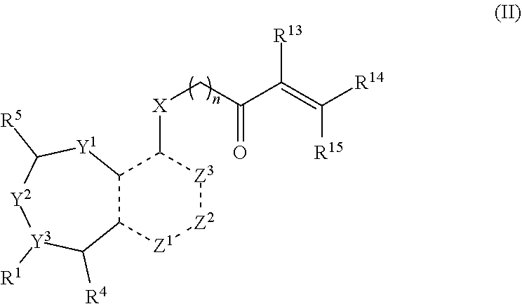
C12C([Z1][Z2][Z3]C1[X]CC(C(=C([R15])[R14])[R13])=O)C([R4])[Y3]([R1])[Y2]C([R5])[Y1]2
